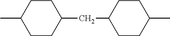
CC1CCC(CC2CCC(C)CC2)CC1
